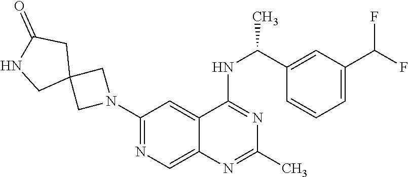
N1(C2=NC=C3C(=C2)C(NC(C2=CC(C(F)F)=CC=C2)C)=NC(C)=N3)CC2(C1)CC(=O)NC2
